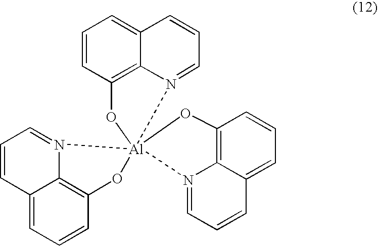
C12=CC=CC3=C1N(=CC=C2)[Al]12(N4=CC=CC5=CC=CC(=C54)O1)(OC1=C4C(=CC=C1)C=CC=N24)O3
